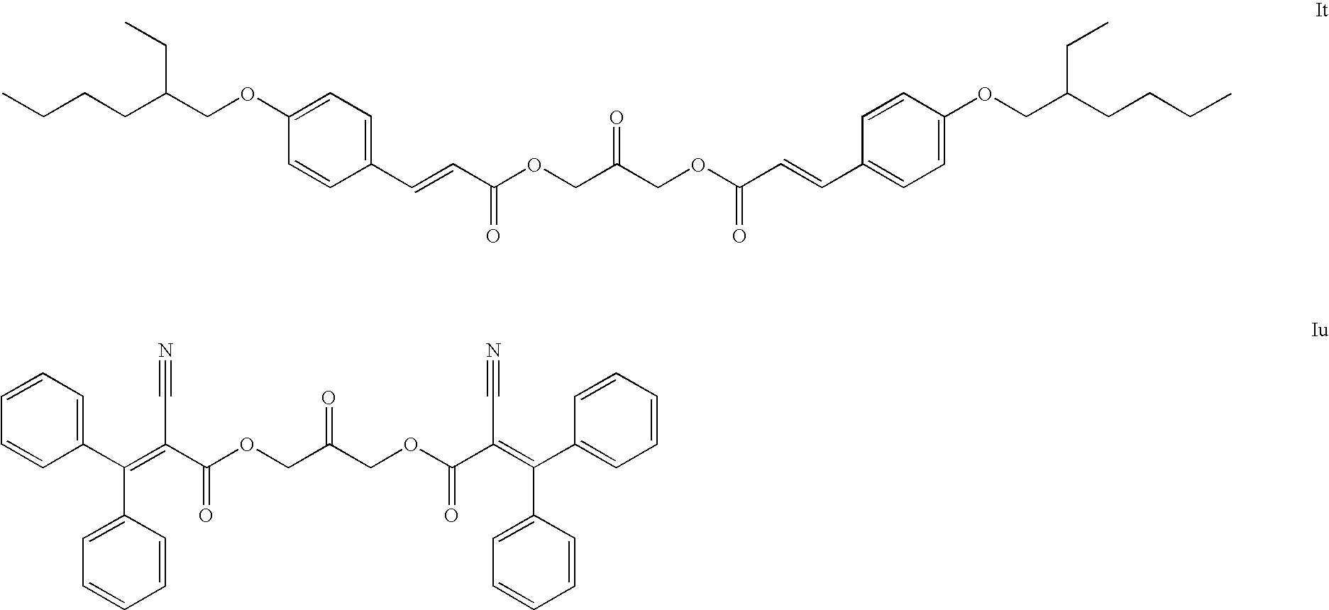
C(CCC(COC1=CC=C(C=CC(OCC(COC(C=CC2=CC=C(OCC(CCCC)CC)C=C2)=O)=O)=O)C=C1)CC)C.C1=CC=C(C(=C(C(OCC(COC(C(=C(C2=CC=CC=C2)C2=CC=CC=C2)C#N)=O)=O)=O)C#N)C2=CC=CC=C2)C=C1
